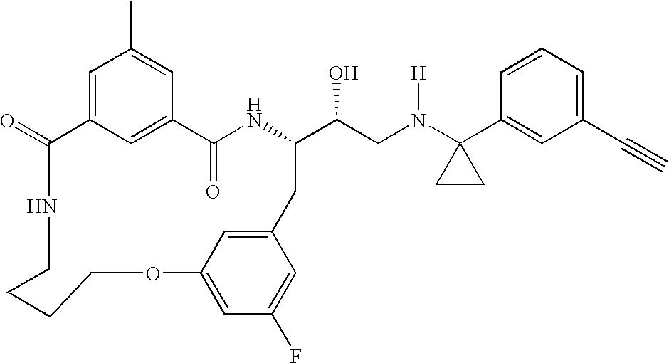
C1(=O)C2=CC(C)=CC(=C2)C(=O)NC(C(CN(C2(C3=CC(C#C)=CC=C3)CC2)[H])O)CC2=CC(=CC(F)=C2)OCCCCN1
